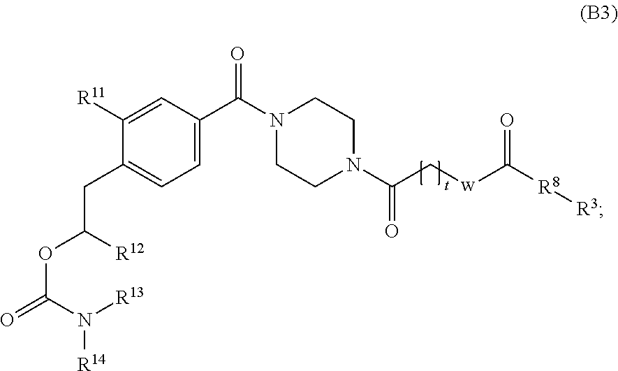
C1([R11])=CC(C(N2CCN(C(C[w]C(=O)[R8][R3])=O)CC2)=O)=CC=C1CC(OC(N([R14])[R13])=O)[R12]
